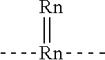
C[Rn](C)=[Rn]
